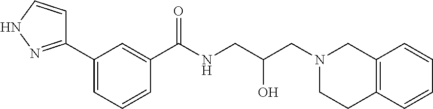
C1(C(NCC(CN2CC3=C(CC2)C=CC=C3)O)=O)=CC(C2=NNC=C2)=CC=C1
